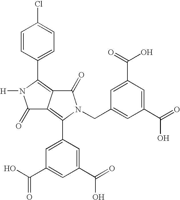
C1=CC(C2=C3C(=C(C4=CC(C(=O)O)=CC(C(O)=O)=C4)N(CC4=CC(C(O)=O)=CC(C(=O)O)=C4)C3=O)C(=O)N2[H])=CC=C1Cl
